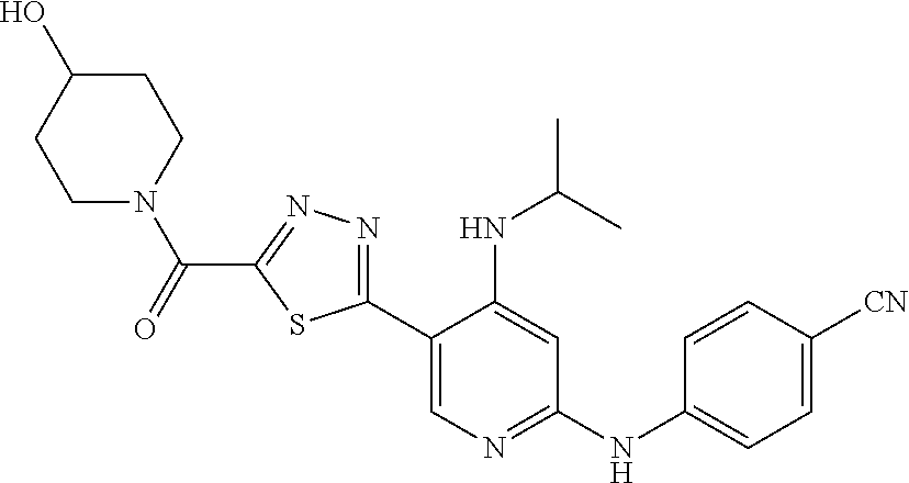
C1N(C(C2=NN=C(C3=CN=C(NC4=CC=C([CN])C=C4)C=C3NC(C)C)S2)=O)CCC(O)C1
